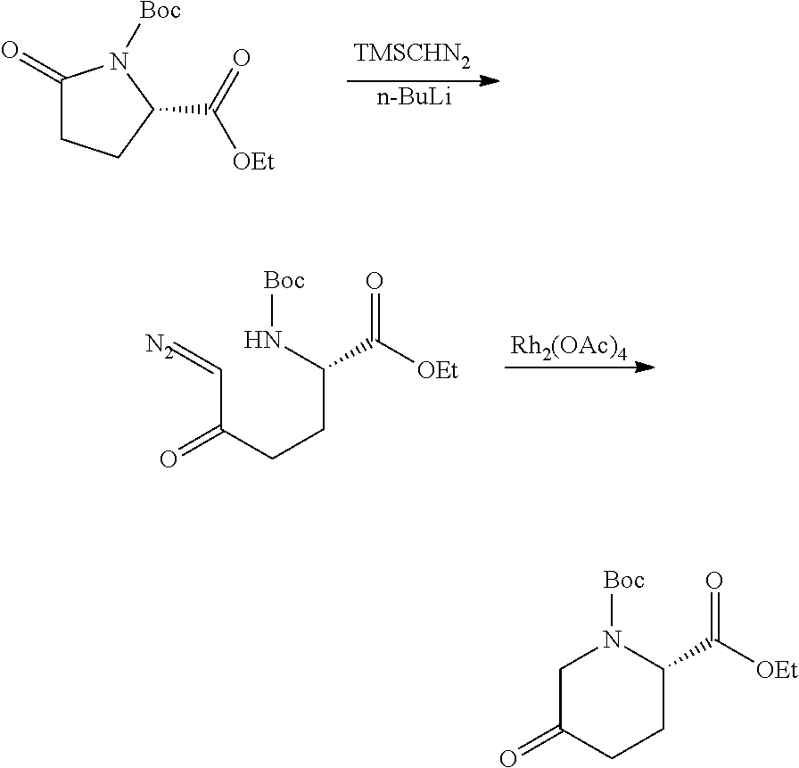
[n-BuLi].C1(=O)CCC(C([OEt])=O)N1[Boc].[Rh2(OAc)4].C(C(CCC(N[Boc])C(=O)[OEt])=O)=[N2].C1C(=O)CCC(C(=O)[OEt])N1[Boc]
